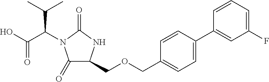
C1(=O)C(COCC2=CC=C(C3=CC(F)=CC=C3)C=C2)NC(=O)N1C(C(O)=O)C(C)C
